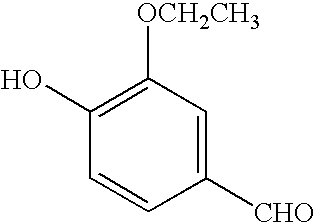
C1([OCH2CH3])=C(O)C=CC([CHO])=C1
